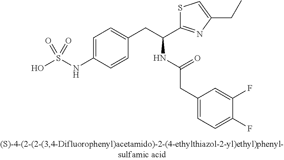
OS(NC1=CC=C(CC(C2=NC(CC)=CS2)NC(CC2=CC=C(F)C(F)=C2)=O)C=C1)(=O)=O
